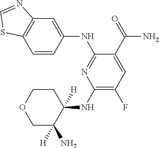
C1=CC(NC2=NC(NC3([H])CCOCC3(N)[H])=C(F)C=C2C(=O)N)=CC2=C1SC=N2
